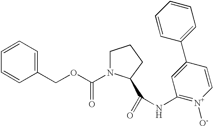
C1N(C(OCC2=CC=CC=C2)=O)C(C(=O)NC2=[N+]([O-])C=CC(C3=CC=CC=C3)=C2)CC1
